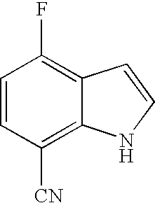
C1=CC([CN])=C2C(=C1F)C=CN2
